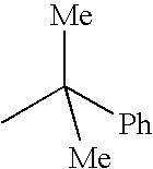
CC([Me])([Ph])[Me]
